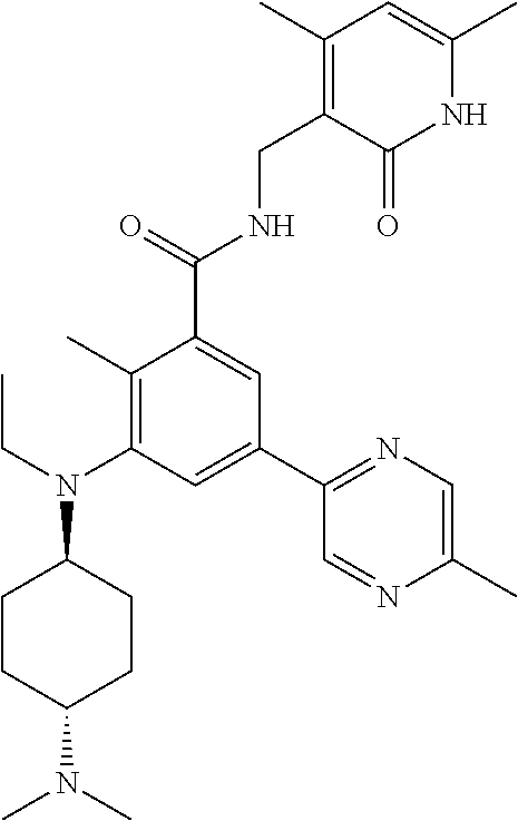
C1(C)=C(CNC(C2=CC(C3=NC=C(C)N=C3)=CC(N(CC)C3CCC(N(C)C)CC3)=C2C)=O)C(=O)NC(C)=C1
